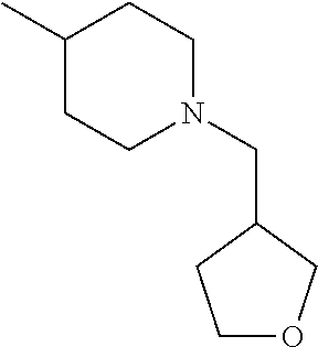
C1(C)CCN(CC2CCOC2)CC1
